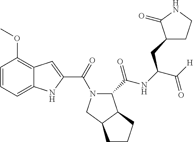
C1=CC=C2C(=C1OC)C=C(C(=O)N1C(C(NC(C([H])=O)CC3CCNC3=O)=O)C3C(C1)CCC3)N2
